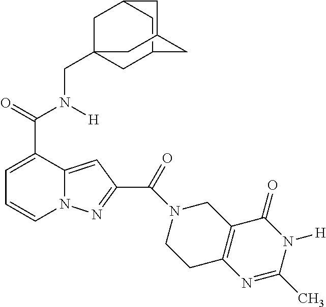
C1=C(C(=O)N([H])CC23CC4CC(C2)CC(C4)C3)C2=CC(C(=O)N3CCC4=C(C3)C(=O)N([H])C(C)=N4)=NN2C=C1
